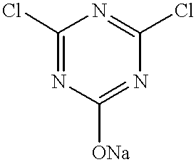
C1(Cl)=NC([ONa])=NC(Cl)=N1
